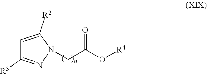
C(CN1N=C([R3])C=C1[R2])(O[R4])=O
